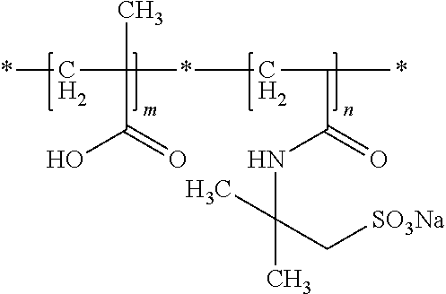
*(C(C(=O)O)(C*)C)CC(*)C(=O)NC(C)(C)C[SO3Na]
